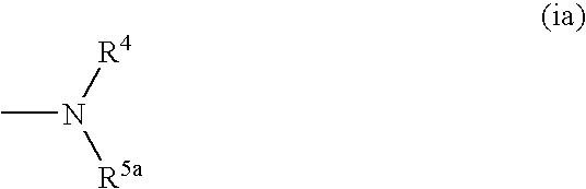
CN([R4])[R5a]
